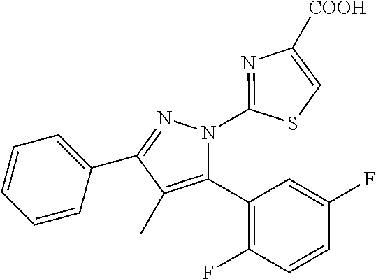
C1=CC=C(C2=NN(C3=NC([COOH])=CS3)C(C3=C(F)C=CC(F)=C3)=C2C)C=C1
